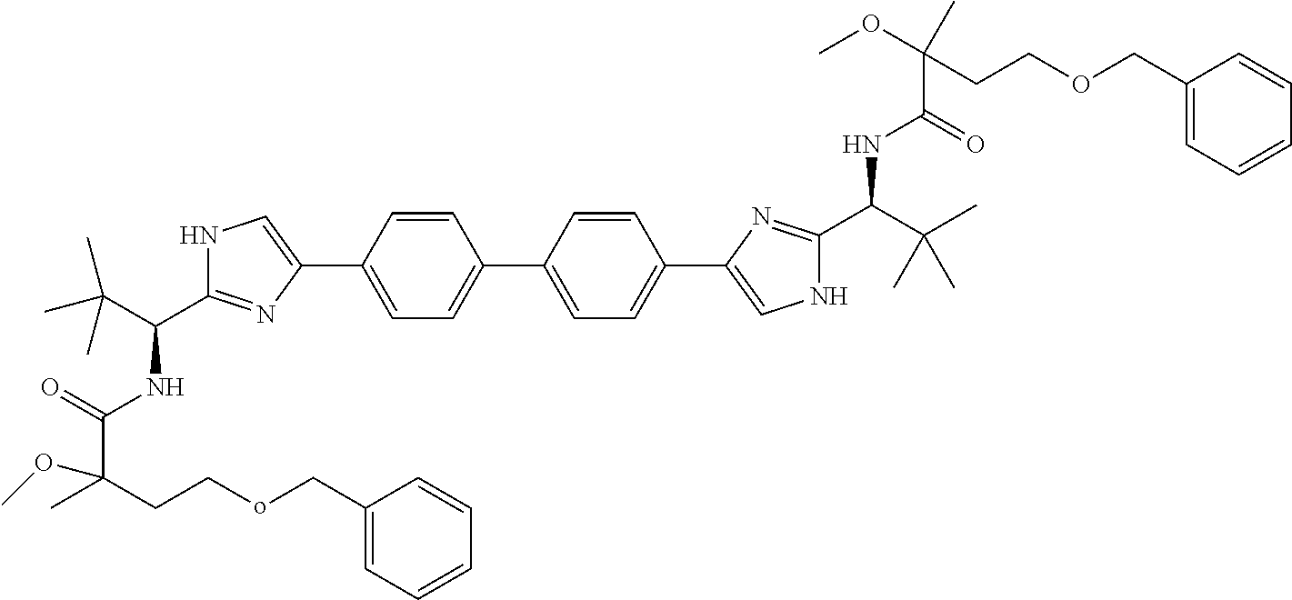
N1C(C(C(C)(C)C)NC(=O)C(CCoCC2=CC=CC=C2)(C)OC)=NC(C2=CC=C(C3=CC=C(C4=CNC(C(C(C)(C)C)NC(=O)C(CCOCC5=CC=CC=C5)(C)OC)=N4)C=C3)C=C2)=C1
